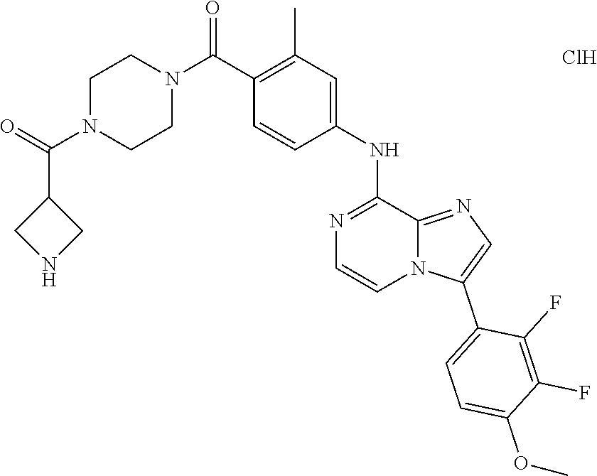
C1(C(N2CCN(C(=O)C3CNC3)CC2)=O)=C(C)C=C(NC2=NC=CN3C2=NC=C3C2=CC=C(OC)C(F)=C2F)C=C1.Cl
